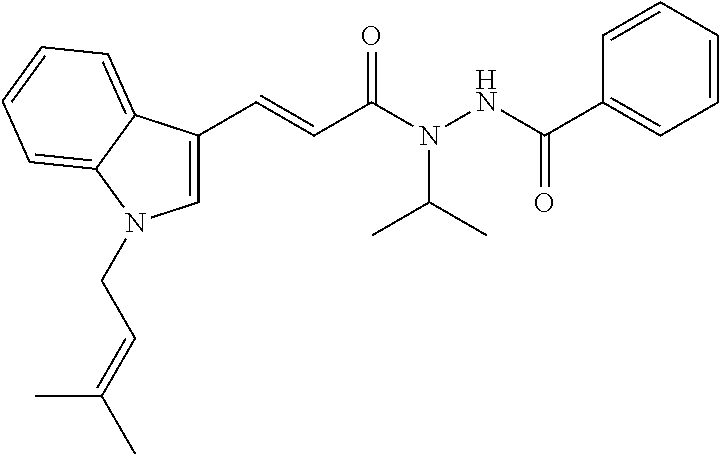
C1=CC=CC=C1C(NN(C(C=CC1=CN(CC=C(C)C)C2=CC=CC=C12)=O)C(C)C)=O
